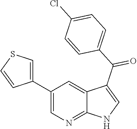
C1(C2=CSC=C2)=CN=C2C(=C1)C(C(=O)C1=CC=C(Cl)C=C1)=CN2
